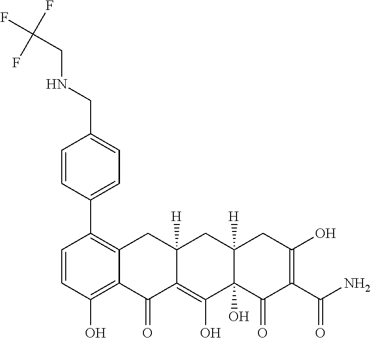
C1=CC(O)=C2C(=C1C1=CC=C(CNCC(F)(F)F)C=C1)CC1([H])C(=C(O)C3(O)C([H])(C1)CC(O)=C(C(N)=O)C3=O)C2=O
